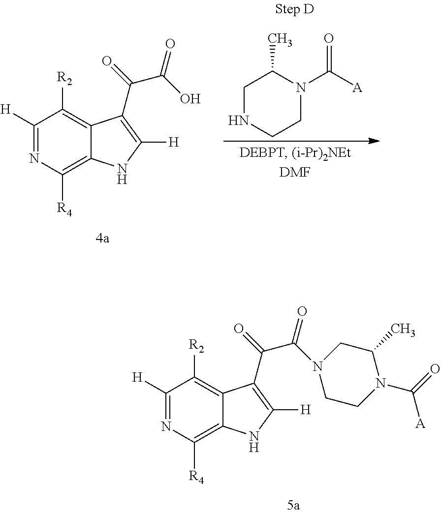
C1([H])=NC([R4])=C2C(=C1[R2])C(C(=O)C(O)=O)=C([H])N2.C1NCCN(C([A])=O)C1C.C1([H])=NC([R4])=C2C(=C1[R2])C(C(=O)C(=O)N1CCN(C(=O)[A])C(C)C1)=C([H])N2
